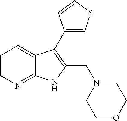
C1=CN=C2C(=C1)C(C1=CSC=C1)=C(CN1CCOCC1)N2
